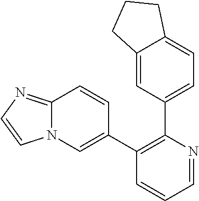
C12=CC(C3=C(C4=CN5C(=NC=C5)C=C4)C=CC=N3)=CC=C1CCC2
